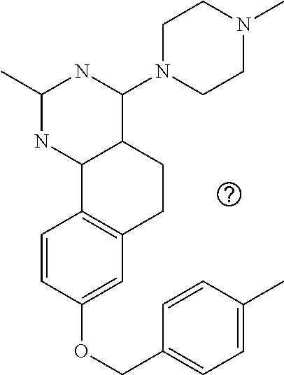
C1(OCC2=CC=C(C)C=C2)=CC2=C(C=C1)C1C(CC2)C(N2CCN(C)CC2)NC(C)N1
